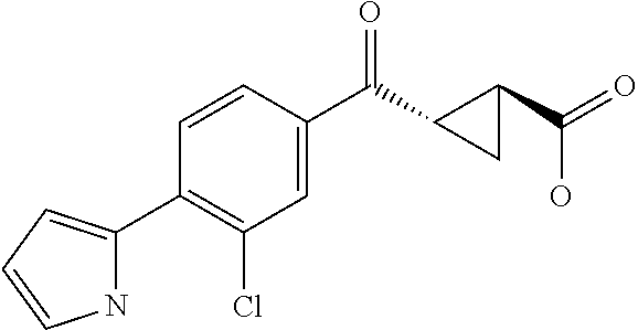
C1(Cl)=C(C2=CC=CN2)C=CC(C(=O)C2C(C(O)=O)C2)=C1
